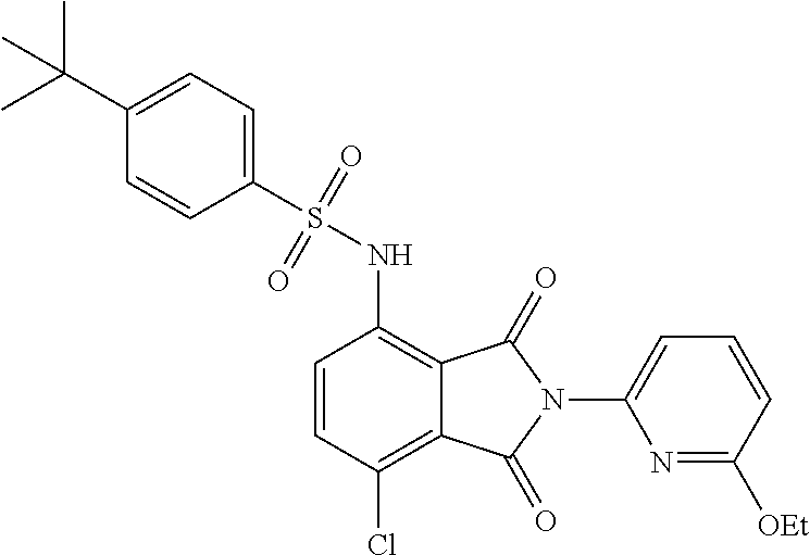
C1=CC(Cl)=C2C(=C1NS(C1=CC=C(C(C)(C)C)C=C1)(=O)=O)C(=O)N(C1=CC=CC([OEt])=N1)C2=O
